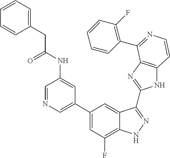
C1(C2=CN=CC(NC(=O)CC3=CC=CC=C3)=C2)=CC(F)=C2C(=C1)C(C1=NC3=C(N1)C=CN=C3C1=C(F)C=CC=C1)=NN2
